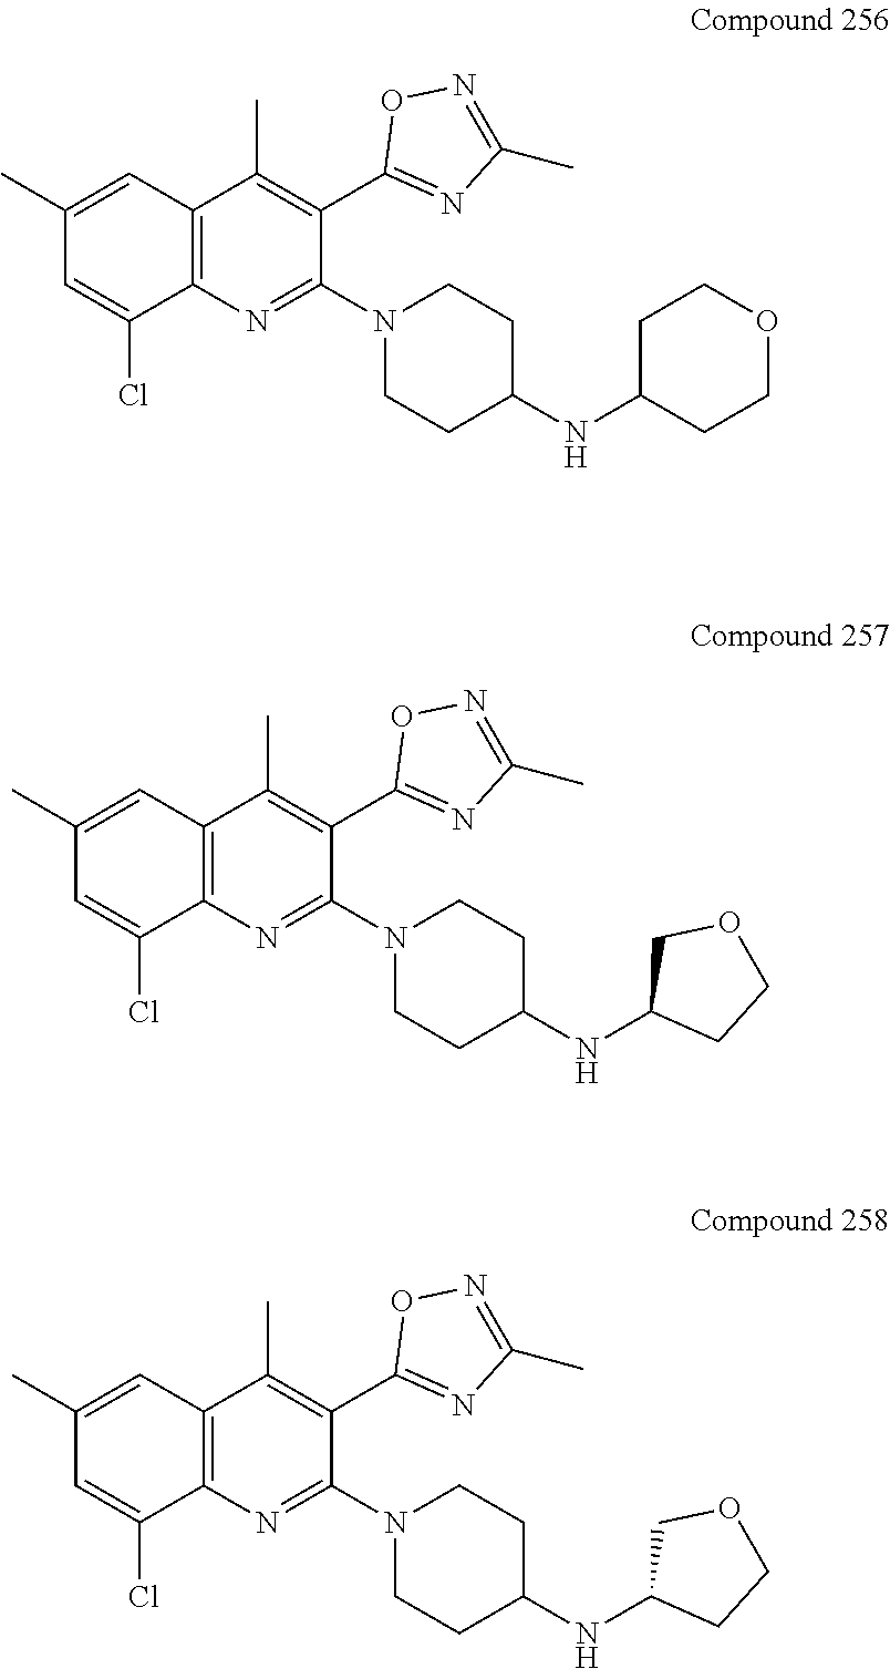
C12=C(C(C)=C(C3=NC(C)=NO3)C(N3CCC(NC4CCOCC4)CC3)=N1)C=C(C)C=C2Cl.C12=C(C(C)=C(C3=NC(C)=NO3)C(N3CCC(NC4CCOC4)CC3)=N1)C=C(C)C=C2Cl.C12=C(C(C)=C(C3=NC(C)=NO3)C(N3CCC(NC4CCOC4)CC3)=N1)C=C(C)C=C2Cl
